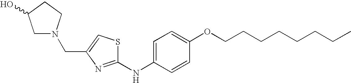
C1=C(NC2=NC(CN3CC(O)CC3)=CS2)C=CC(OCCCCCCCC)=C1
